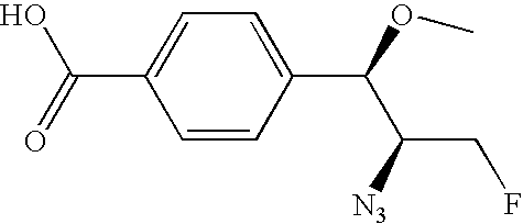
C1(C(=O)O)=CC=C(C(OC)C(CF)[N3])C=C1
